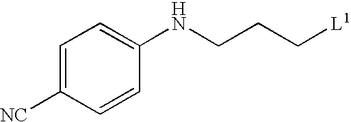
C1=CC(NCCC[L1])=CC=C1[NC]
